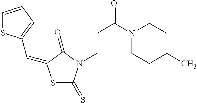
S1C(=S)N(CCC(=O)N2CCC(C)CC2)C(=O)C1=CC1=CC=CS1
